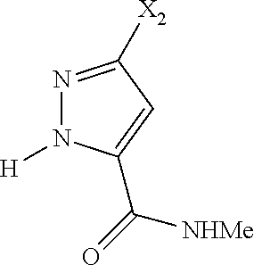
N1=C([X2])C=C(C([NHMe])=O)N1[H]
